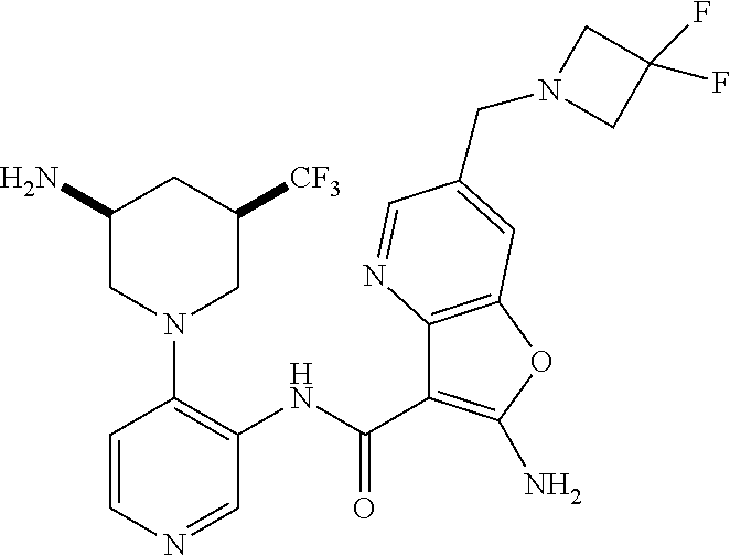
C1(NC(C2=C(N)OC3=C2N=CC(CN2CC(F)(F)C2)=C3)=O)=C(N2CC(N)CC([CF3])C2)C=CN=C1
